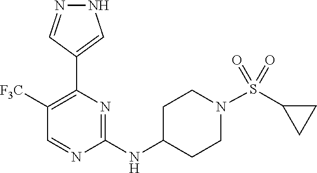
N1=CC([F3C])=C(C2=CNN=C2)N=C1NC1CCN(S(=O)(=O)C2CC2)CC1
